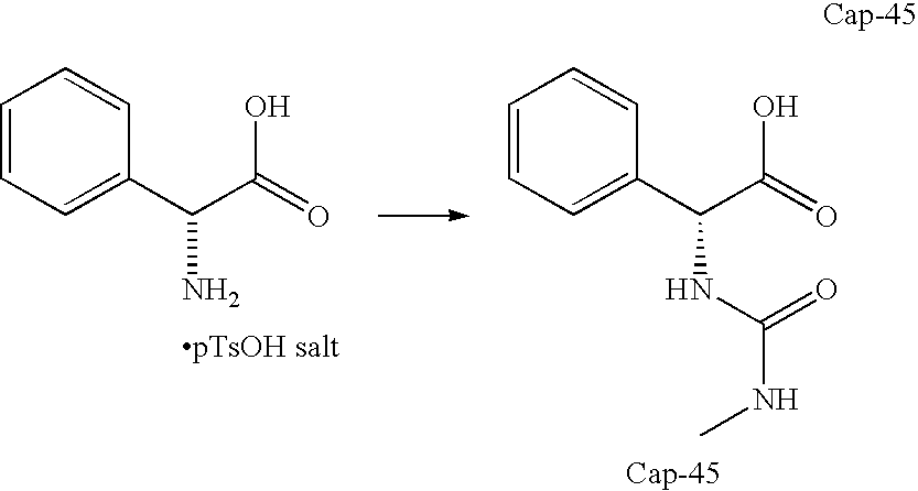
C1=CC=C(C(C(=O)O)N)C=C1.C1=CC=C(C(C(=O)O)NC(NC)=O)C=C1
